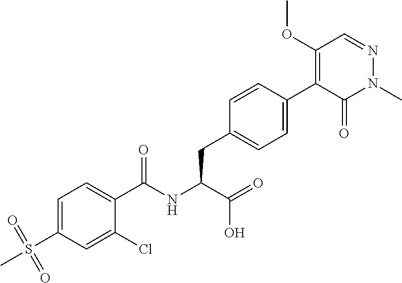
C1=C(S(C)(=O)=O)C=C(Cl)C(C(NC(C(O)=O)CC2=CC=C(C3=C(OC)C=NN(C)C3=O)C=C2)=O)=C1
